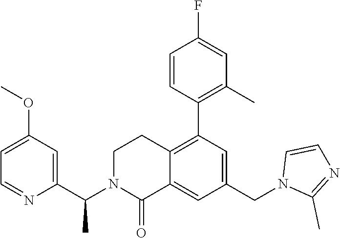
C1(OC)=CC=NC(C(N2C(=O)C3=CC(CN4C(C)=NC=C4)=CC(C4=C(C)C=C(F)C=C4)=C3CC2)C)=C1
